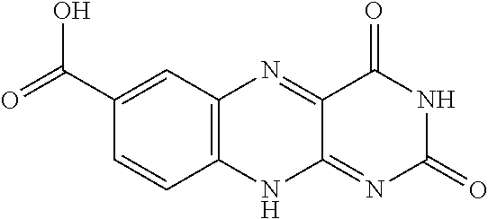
C1(C(=O)O)=CC2=C(C=C1)NC1=NC(=O)NC(=O)C1=N2
